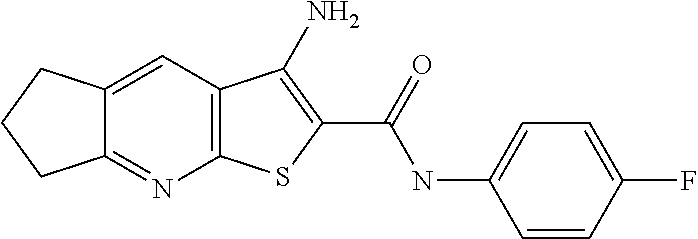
C12=C(C=C3C(=N1)CCC3)C(N)=C(C(=O)NC1=CC=C(F)C=C1)S2
